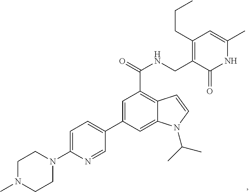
N1(C2=CC=C(C3=CC(C(=O)NCC4=C(CCC)C=C(C)NC4=O)=C4C(=C3)N(C(C)C)C=C4)C=N2)CCN(C)CC1
